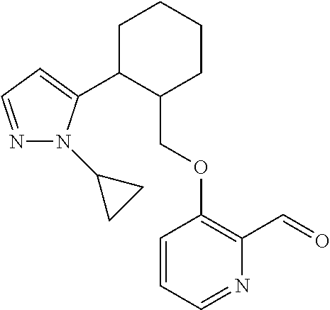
C1C(C2=CC=NN2C2CC2)C(COC2=C(C=O)N=CC=C2)CCC1
